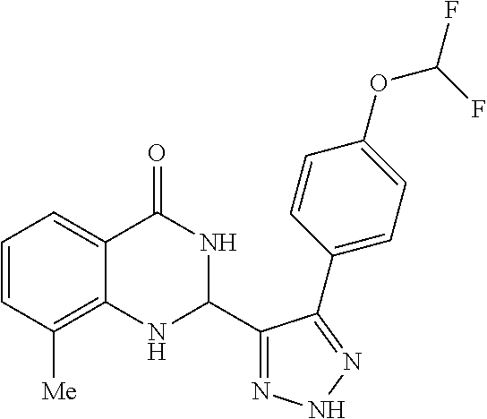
C1=CC([Me])=C2C(=C1)C(=O)NC(C1=NNN=C1C1=CC=C(OC(F)F)C=C1)N2
